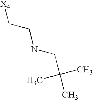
[X4]CCNCC(C)(C)C
